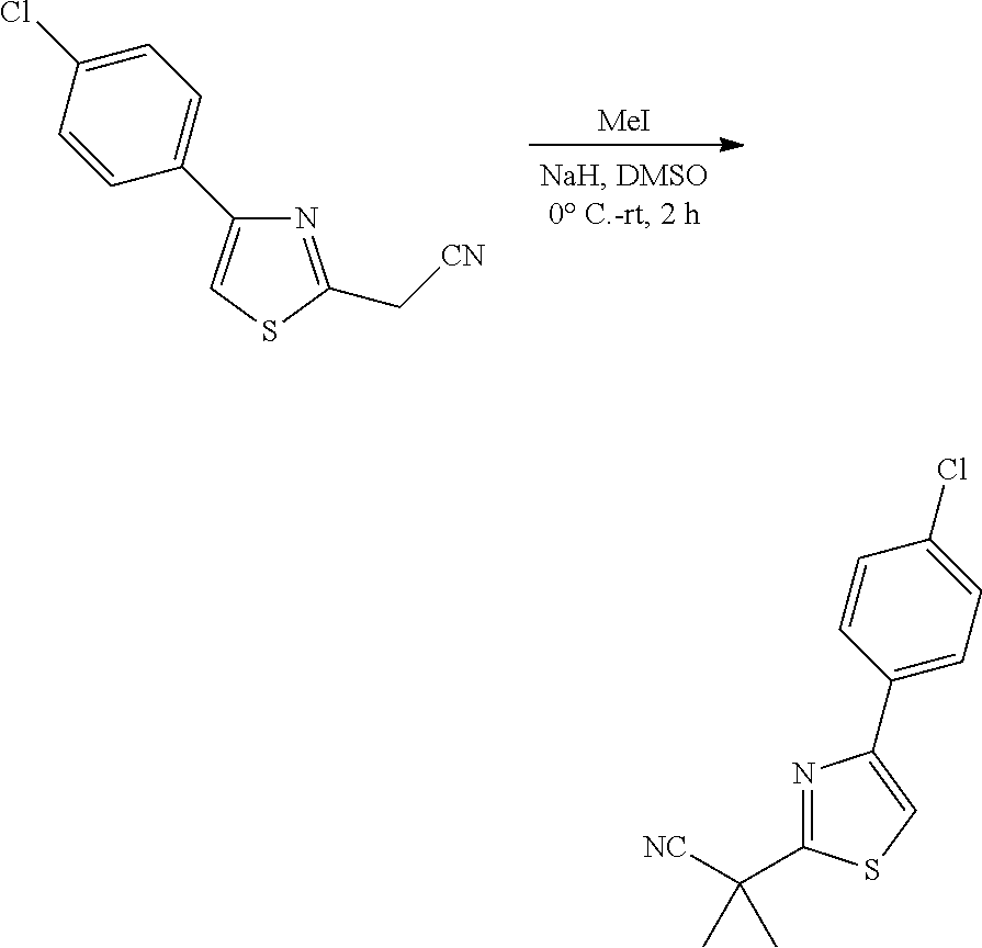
[MeI].N1=C(C[CN])SC=C1C1=CC=C(Cl)C=C1.C1(C([NC])(C)C)=NC(C2=CC=C(Cl)C=C2)=CS1
